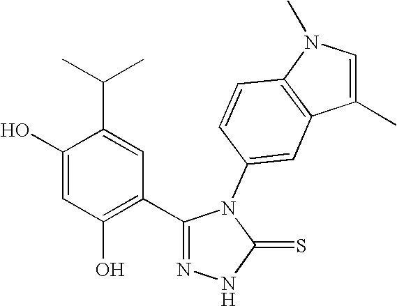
C1(O)=CC(O)=C(C2=NNC(=S)N2C2=CC3=C(C=C2)N(C)C=C3C)C=C1C(C)C
